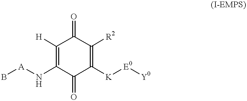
B[A]NC1=C([H])C(=O)C([R2])=C([K][E0][Y0])C1=O
